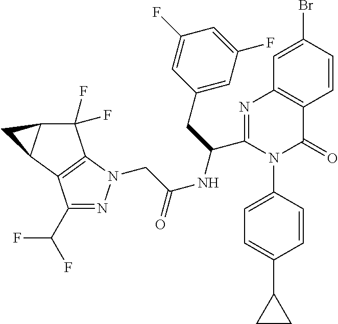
C1=C(Br)C=CC2=C1N=C(C(CC1=CC(F)=CC(F)=C1)NC(=O)CN1N=C(C(F)F)C3=C1C(F)(F)C1C3C1)N(C1=CC=C(C3CC3)C=C1)C2=O
